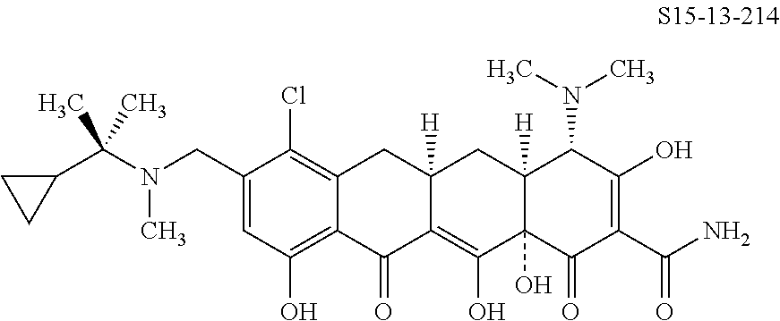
C12=C(Cl)C(CN(C)C(C3CC3)(C)C)=CC(O)=C1C(=O)C1=C(O)C3(O)C([H])(CC1([H])C2)C(N(C)C)C(O)=C(C(N)=O)C3=O
